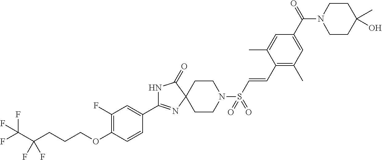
N1C(C2=CC(F)=C(OCCCC(C(F)(F)F)(F)F)C=C2)=NC2(C1=O)CCN(S(C=CC1=C(C)C=C(C(N3CCC(C)(O)CC3)=O)C=C1C)(=O)=O)CC2
